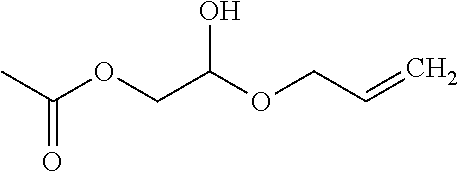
C(C=C)OC(COC(C)=O)O
